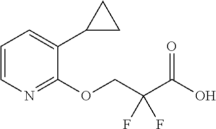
C1=CN=C(OCC(C(O)=O)(F)F)C(C2CC2)=C1
